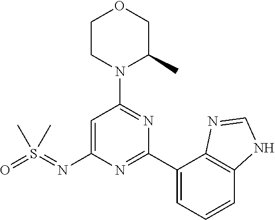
C1=C(N=S(=O)(C)C)N=C(C2=CC=CC3=C2N=CN3)N=C1N1C(C)COCC1
